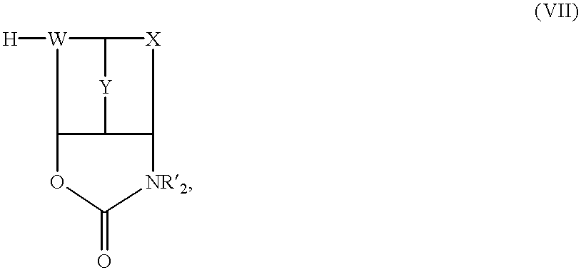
[W]1([H])C2[Y]C3C([X]2)[NR2]C(=O)OC13
